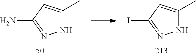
N1C(C)=CC(N)=N1.N1C(C)=CC(I)=N1
